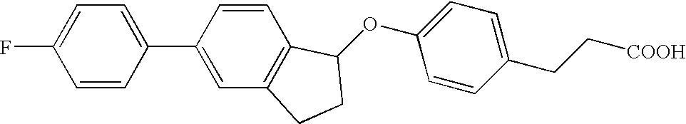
O(C1=CC=C(CC[COOH])C=C1)C1C2=C(C=C(C3=CC=C(F)C=C3)C=C2)CC1
